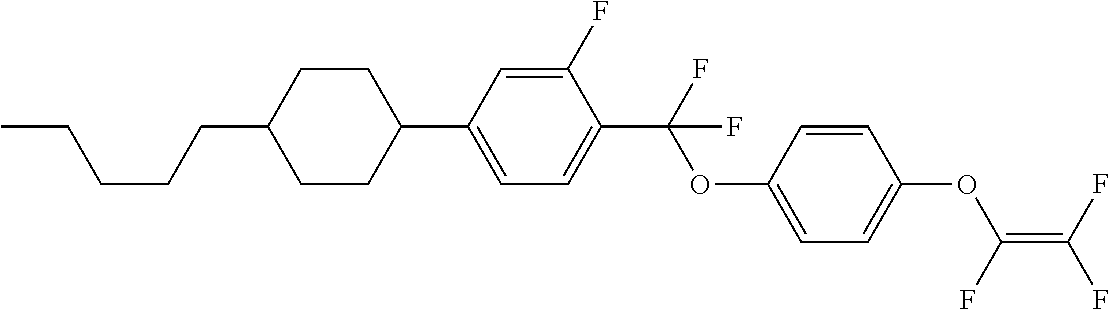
C1CC(C2=CC=C(C(F)(OC3=CC=C(OC(=C(F)F)F)C=C3)F)C(F)=C2)CCC1CCCCC
